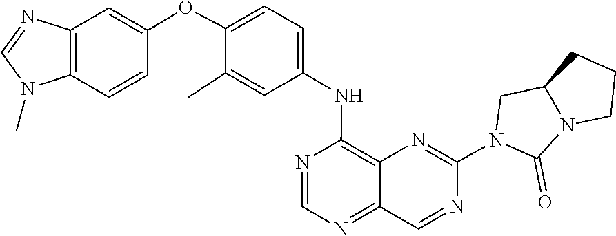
C1=NC(NC2=CC=C(OC3=CC4=C(N(C)C=N4)C=C3)C(C)=C2)=C2C(=N1)C=NC(N1CC3CCCN3C1=O)=N2
